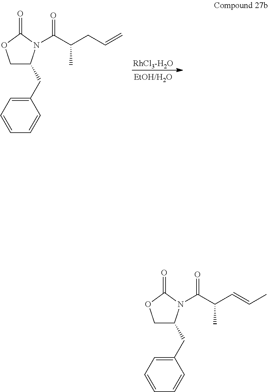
C1C(CC2=CC=CC=C2)N(C(C(CC=C)C)=O)C(=O)O1.[RhCl3-H2O].C1C(CC2=CC=CC=C2)N(C(C(C=CC)C)=O)C(=O)O1
